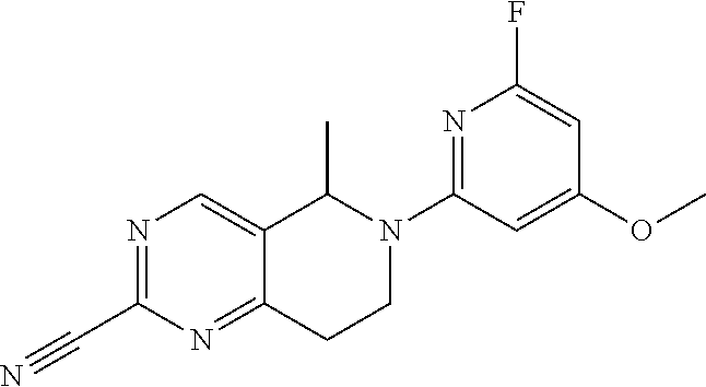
O(C1=CC(N2C(C)C3=CN=C(C#N)N=C3CC2)=NC(F)=C1)C
